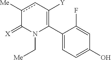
C1(C2=C([Y])cc([Me])C(=[X])N2C[Me])=CC=C(O)C=C1F
